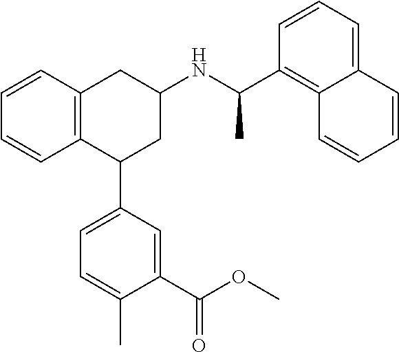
C1=CC2=C(C=C1)C(C1=CC=C(C)C(C(=O)OC)=C1)CC(NC(C1=C3C(=CC=C1)C=CC=C3)C)C2
